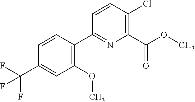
C1(OC)=C(C2=NC(C(OC)=O)=C(Cl)C=C2)C=CC(C(F)(F)F)=C1
